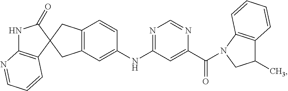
C1(=O)NC2=C(C=CC=N2)C12CC1=C(C2)C=CC(NC2=NC=NC(C(=O)N3C4=C(C(C)C3)C=CC=C4)=C2)=C1
